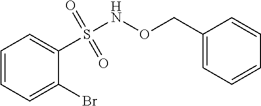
C1=CC=C(Br)C(S(=O)(=O)NOCC2=CC=CC=C2)=C1
